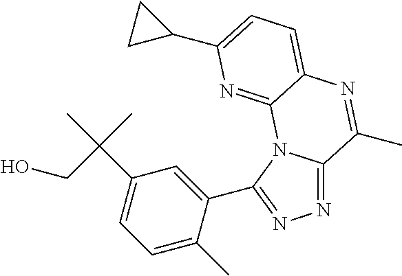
N1=C2N(C(C3=CC(C(C)(C)CO)=CC=C3C)=N1)C1=NC(C3CC3)=CC=C1N=C2C
